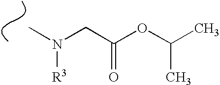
CN(CC(OC(C)C)=O)[R3]
